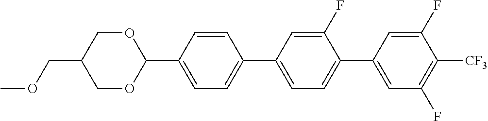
O1CC(COC)COC1C1=CC=C(C2=CC=C(C3=CC(F)=C([CF3])C(F)=C3)C(F)=C2)C=C1
